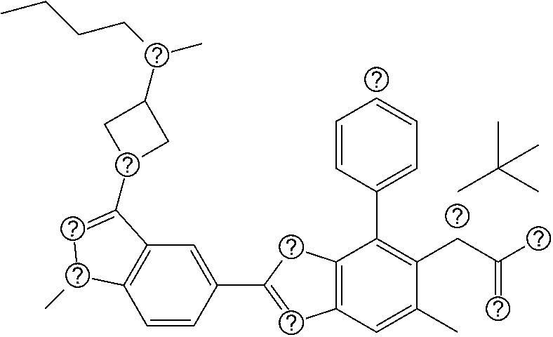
C1=CC(C2=CC3=C(C2)C(C2=CC=CC=C2)=C(CC(C)=C)C(C)=C3)=CC2=C1C(C)C=C2C1CC(C(CCCC)C)C1.CC(C)(C)C
